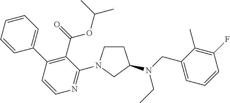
C1=CC=CC(C2=C(C(=O)OC(C)C)C(N3CCC(N(CC)CC4=CC=CC(F)=C4C)C3)=NC=C2)=C1
